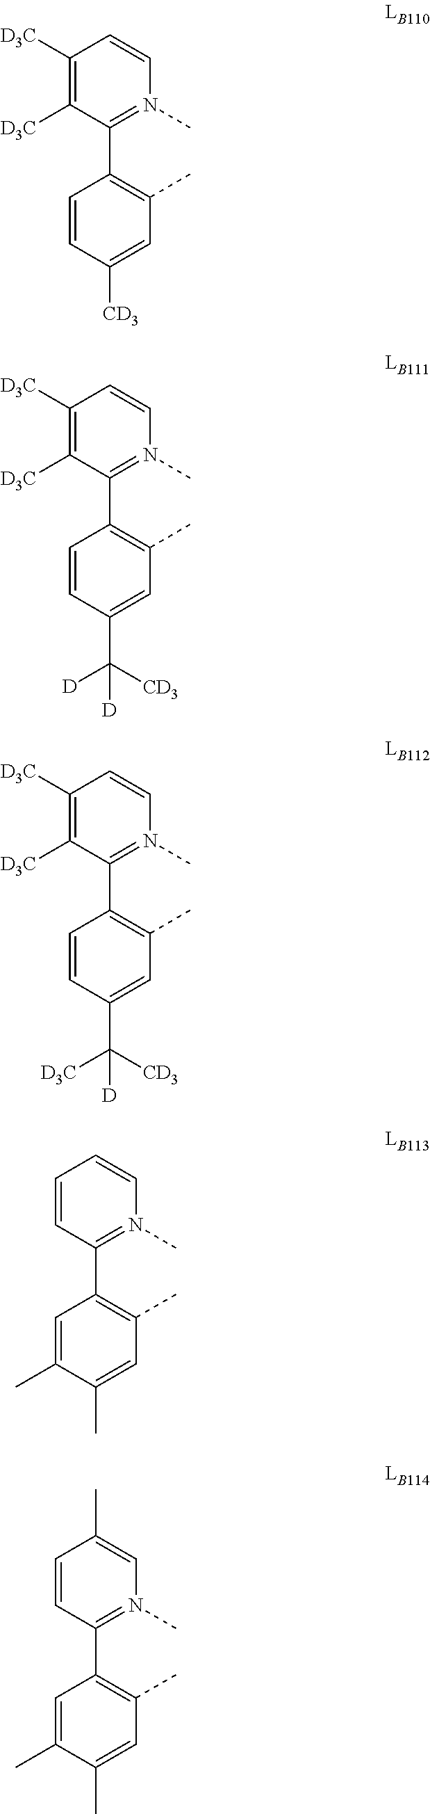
C1(C2=C(C)C=C([CD3])C=C2)=N(C)C=CC([D3C])=C1[D3C].C1(C2=C(C)C=C(C([CD3])([D])[D])C=C2)=N(C)C=CC([D3C])=C1[D3C].C1(C2=C(C)C=C(C([CD3])([D3C])[D])C=C2)=N(C)C=CC([D3C])=C1[D3C].C1(C2=C(C)C=C(C)C(C)=C2)=N(C)C=CC=C1.C1(C2=C(C)C=C(C)C(C)=C2)=N(C)C=C(C)C=C1
